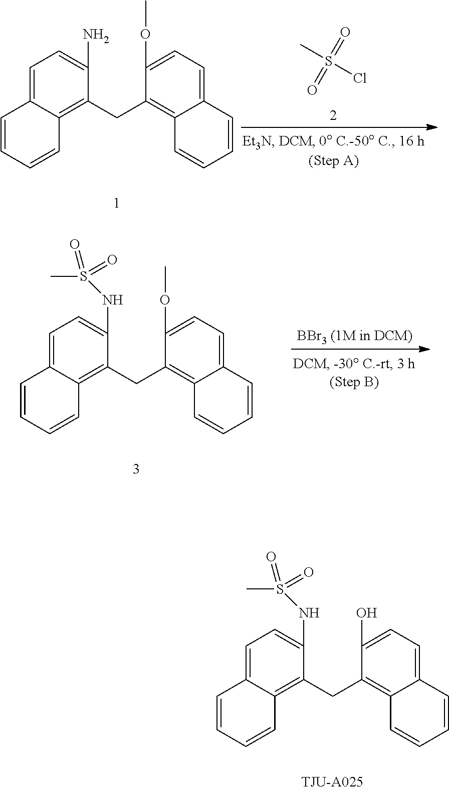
C1=C2C(=C(CC3=C4C(=CC=C3O)C=CC=C4)C(NS(C)(=O)=O)=C1)C=CC=C2.C1=C2C(=C(CC3=C4C(=CC=C3OC)C=CC=C4)C(N)=C1)C=CC=C2.S(Cl)(C)(=O)=O.C1=C2C(=C(CC3=C4C(=CC=C3OC)C=CC=C4)C(NS(C)(=O)=O)=C1)C=CC=C2
